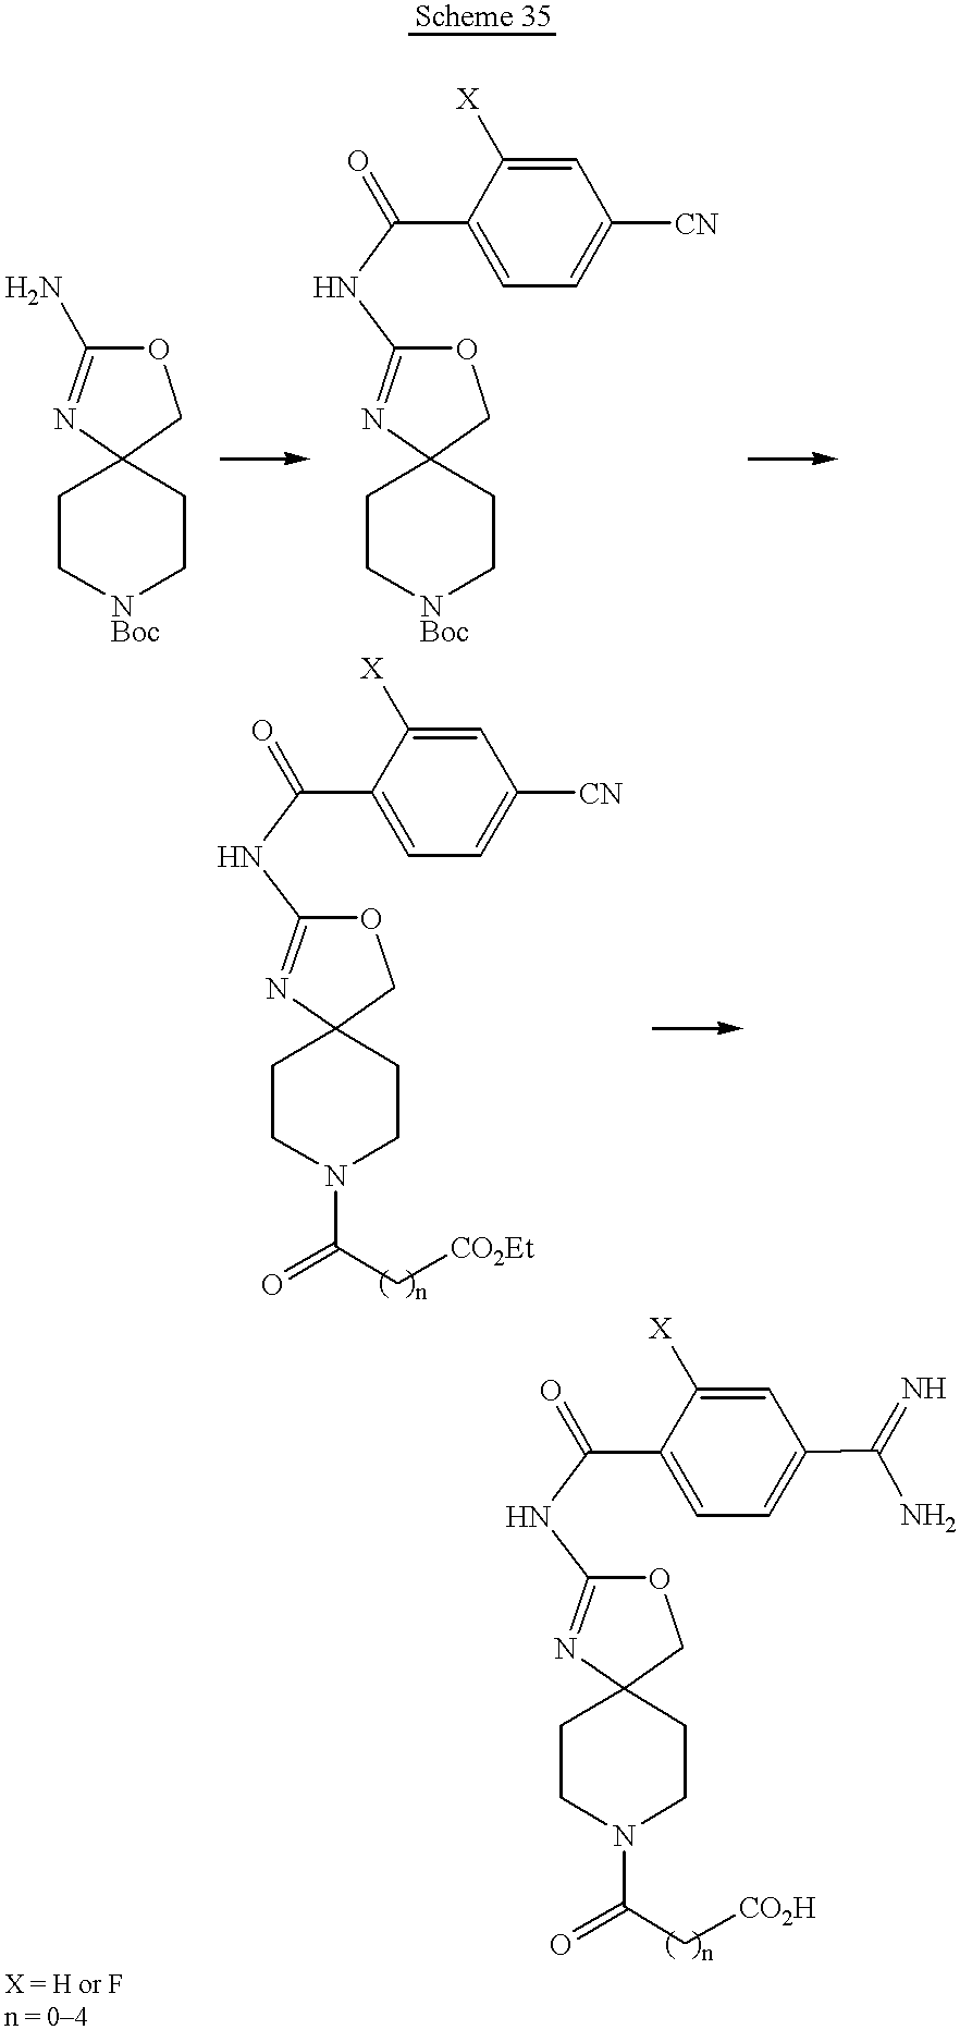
C1C[NBoc]CCC12COC(N)=N2.C1C[NBoc]CCC12COC(NC(=O)C1=CC=C([CN])C=C1[X])=N2.C1CN(C(=O)C[CO2Et])CCC12COC(NC(=O)C1=CC=C([CN])C=C1[X])=N2.C1CN(C(=O)C[CO2H])CCC12COC(NC(=O)C1=CC=C(C(=N)N)C=C1[X])=N2
